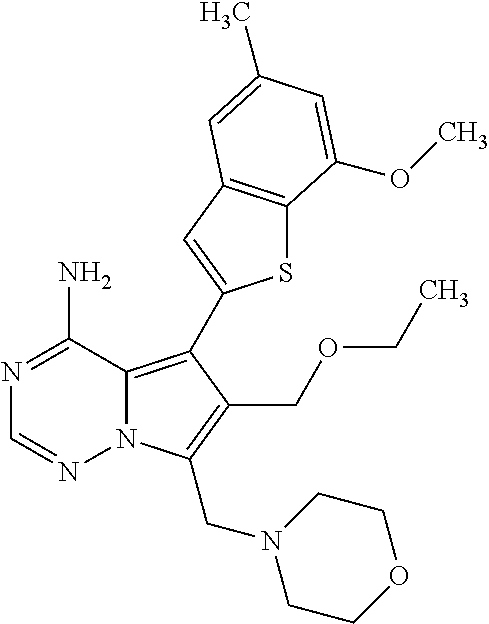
S1C2=C(C=C1C1=C3N(N=CN=C3N)C(CN3CCOCC3)=C1COCC)C=C(C)C=C2OC
